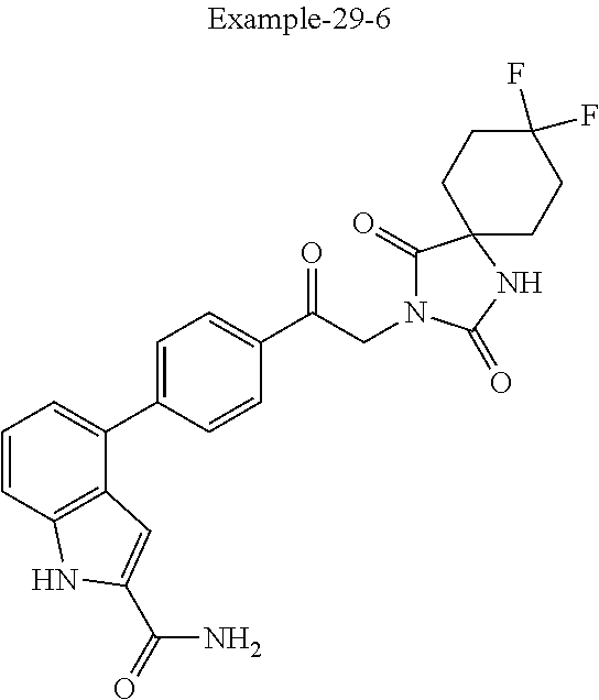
C1(C(CN2C(=O)C3(NC2=O)CCC(F)(F)CC3)=O)=CC=C(C2=CC=CC3=C2C=C(C(=O)N)N3)C=C1
